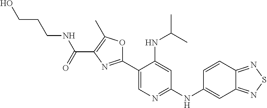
C1(C2=NC(C(NCCCO)=O)=C(C)O2)=CN=C(NC2=CC3=NSN=C3C=C2)C=C1NC(C)C
